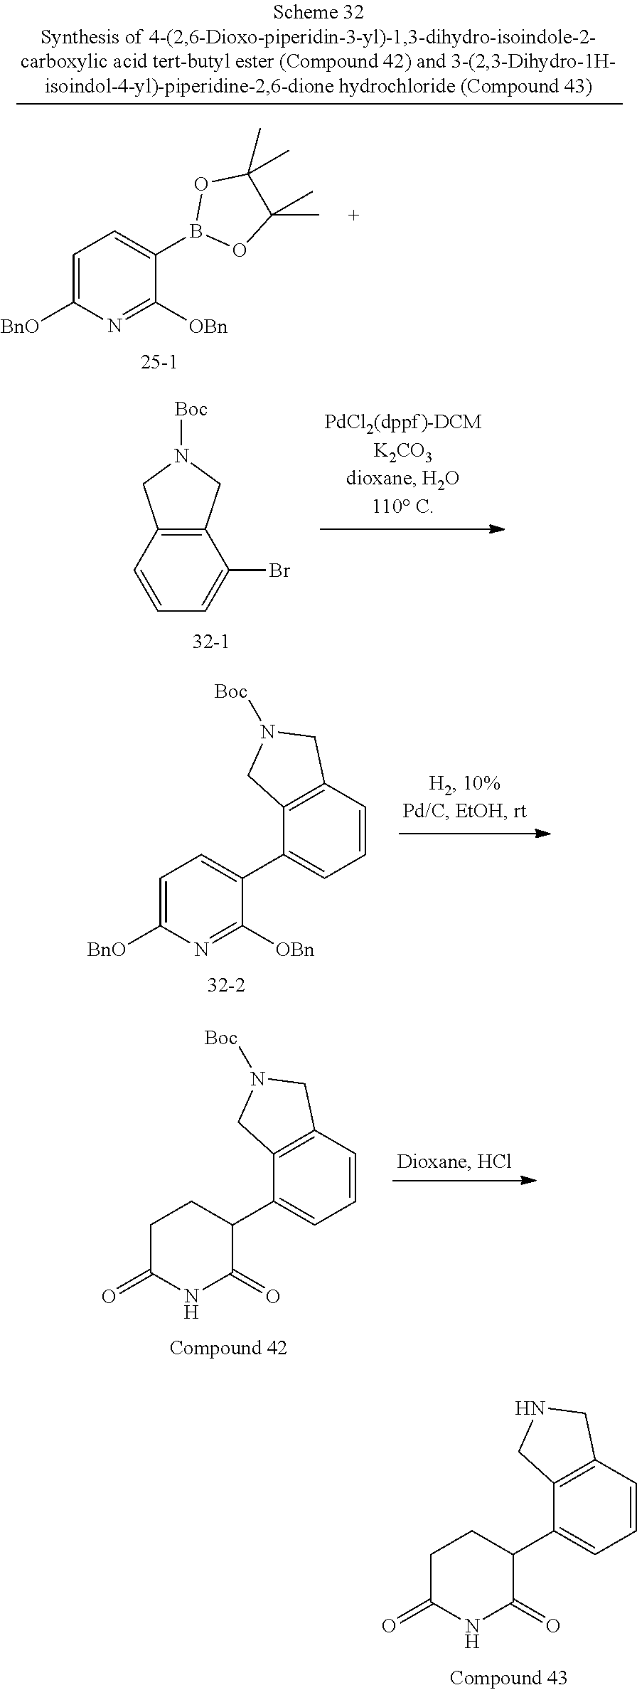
C12=C(C=CC=C1Br)CN([Boc])C2.C1=C([BnO])N=C([OBn])C(C2=CC=CC3=C2CN([Boc])C3)=C1.C1C(=O)NC(=O)C(C2=CC=CC3=C2CN([Boc])C3)C1.C1C(=O)NC(=O)C(C2=CC=CC3=C2CNC3)C1.C1=C([BnO])N=C([OBn])C(B2OC(C)(C)C(C)(C)O2)=C1
